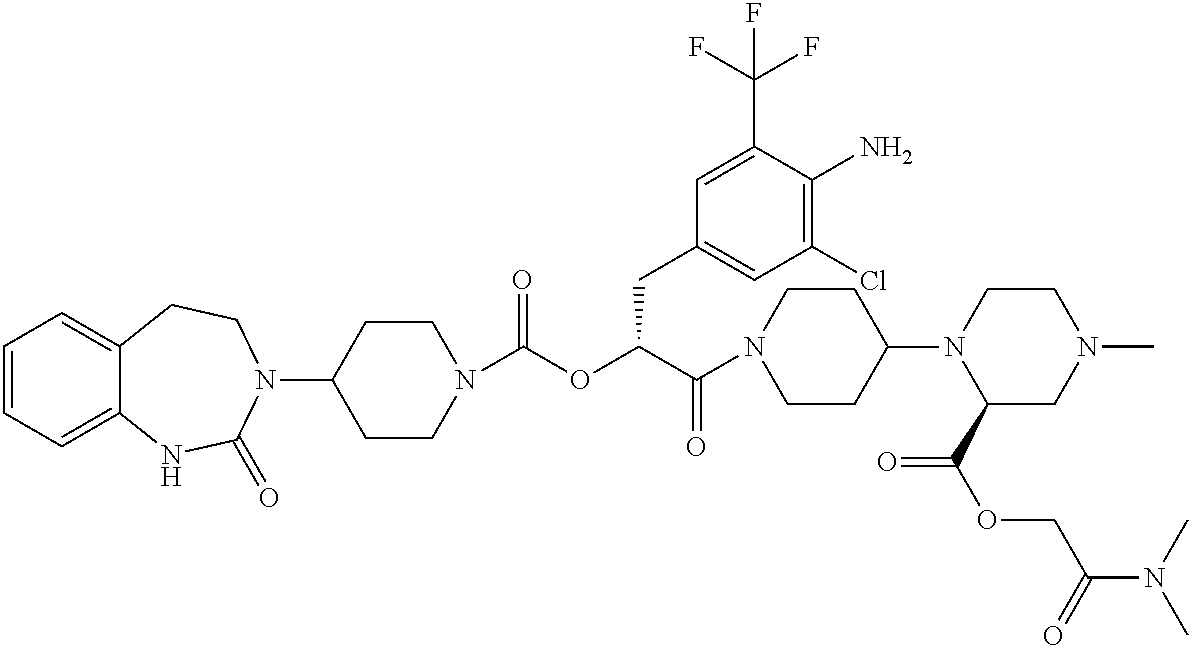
C1=CC=C2C(=C1)CCN(C1CCN(C(OC(C(N3CCC(N4C(C(OCC(N(C)C)=O)=O)CN(C)CC4)CC3)=O)CC3=CC(Cl)=C(N)C(C(F)(F)F)=C3)=O)CC1)C(=O)N2
